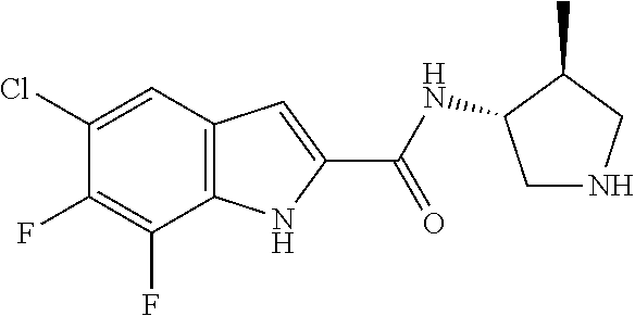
C1(Cl)=CC2=C(C(F)=C1F)NC(C(=O)NC1CNCC1C)=C2
